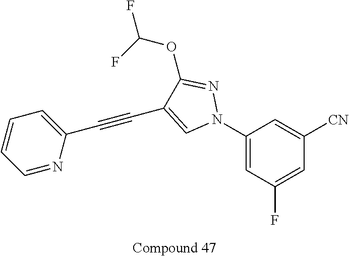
C1(N2N=C(OC(F)F)C(C#CC3=CC=CC=N3)=C2)=CC(F)=CC([CN])=C1
